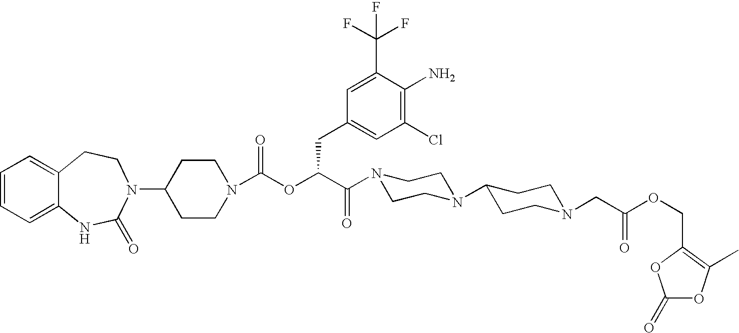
C1(N2C(=O)NC3=CC=CC=C3CC2)CCN(C(OC(C(N2CCN(C3CCN(CC(OCC4=C(C)OC(=O)O4)=O)CC3)CC2)=O)CC2=CC(Cl)=C(N)C(C(F)(F)F)=C2)=O)CC1
